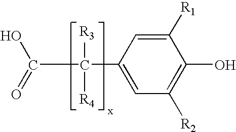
C1(C(C(O)=O)([R3])[R4])=CC([R2])=C(O)C([R1])=C1
